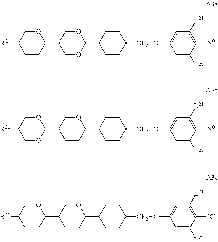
C1CC(C2COC(C3CCC([CF2]OC4=CC([L21])=C([X0])C([L22])=C4)CC3)OC2)OCC1[R21].C1OC(C2CCC(C3CCC([CF2]OC4=CC([L21])=C([X0])C([L22])=C4)CC3)OC2)OCC1[R21].C1CC(C2CCC(C3CCC([CF2]OC4=CC([L21])=C([X0])C([L22])=C4)CC3)OC2)OCC1[R21]
